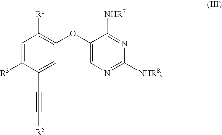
C1=C([R3])C(C#C[R5])=CC(OC2=CN=C([NHR8])N=C2[NHR7])=C1[R1]
